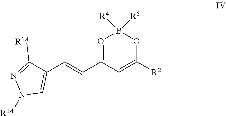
C1(C=CC2=OB([R4])([R5])OC([R2])=C2)=CN([R1A])N=C1[R1A]
